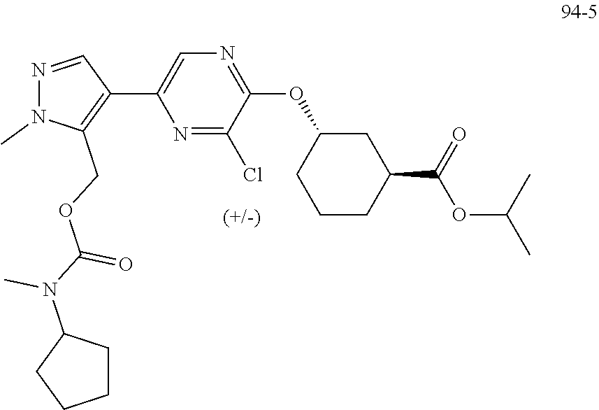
N1=C(Cl)C(OC2CCCC(C(OC(C)C)=O)C2)=NC=C1C1=C(COC(N(C2CCCC2)C)=O)N(C)N=C1
